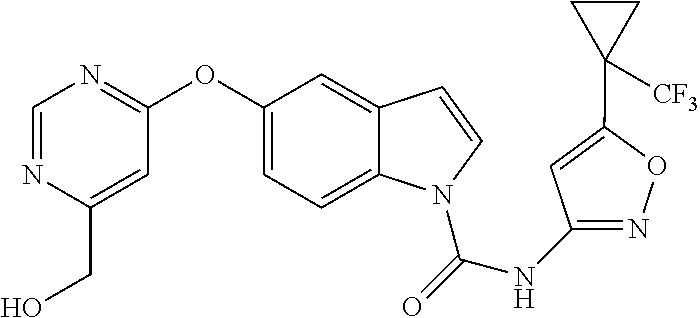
C1(OC2=NC=NC(CO)=C2)=CC=C2C(=C1)C=CN2C(=O)NC1=NOC(C2([CF3])CC2)=C1
